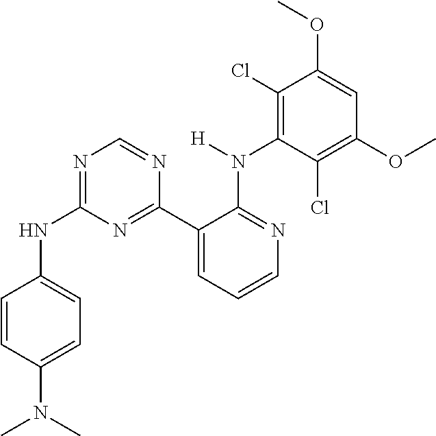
C1(N(C)C)=CC=C(NC2=NC=NC(C3=CC=CN=C3N([H])C3=C(Cl)C(OC)=CC(OC)=C3Cl)=N2)C=C1
